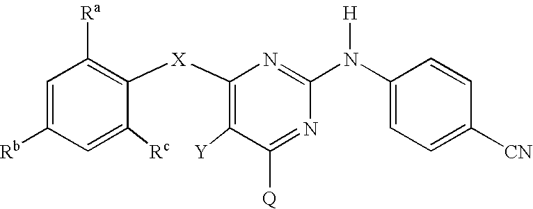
C1=C([Rb])C=C([Rc])C([X]C2=C([Y])C([Q])=NC(N(C3=CC=C([CN])C=C3)[H])=N2)=C1[Ra]
